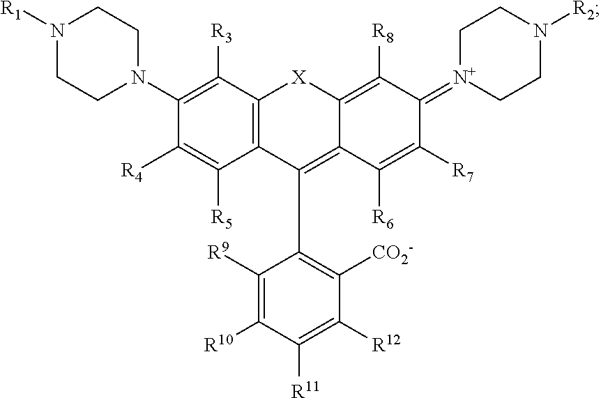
C1([R3])=C(N2CCN([R1])CC2)C([R4])=C([R5])C2=C1[X]C1=C([R8])C(=[N+]3CCN([R2])CC3)C([R7])=C([R6])C1=C2C1=C([CO2-])C([R12])=C([R11])C([R10])=C1[R9]
